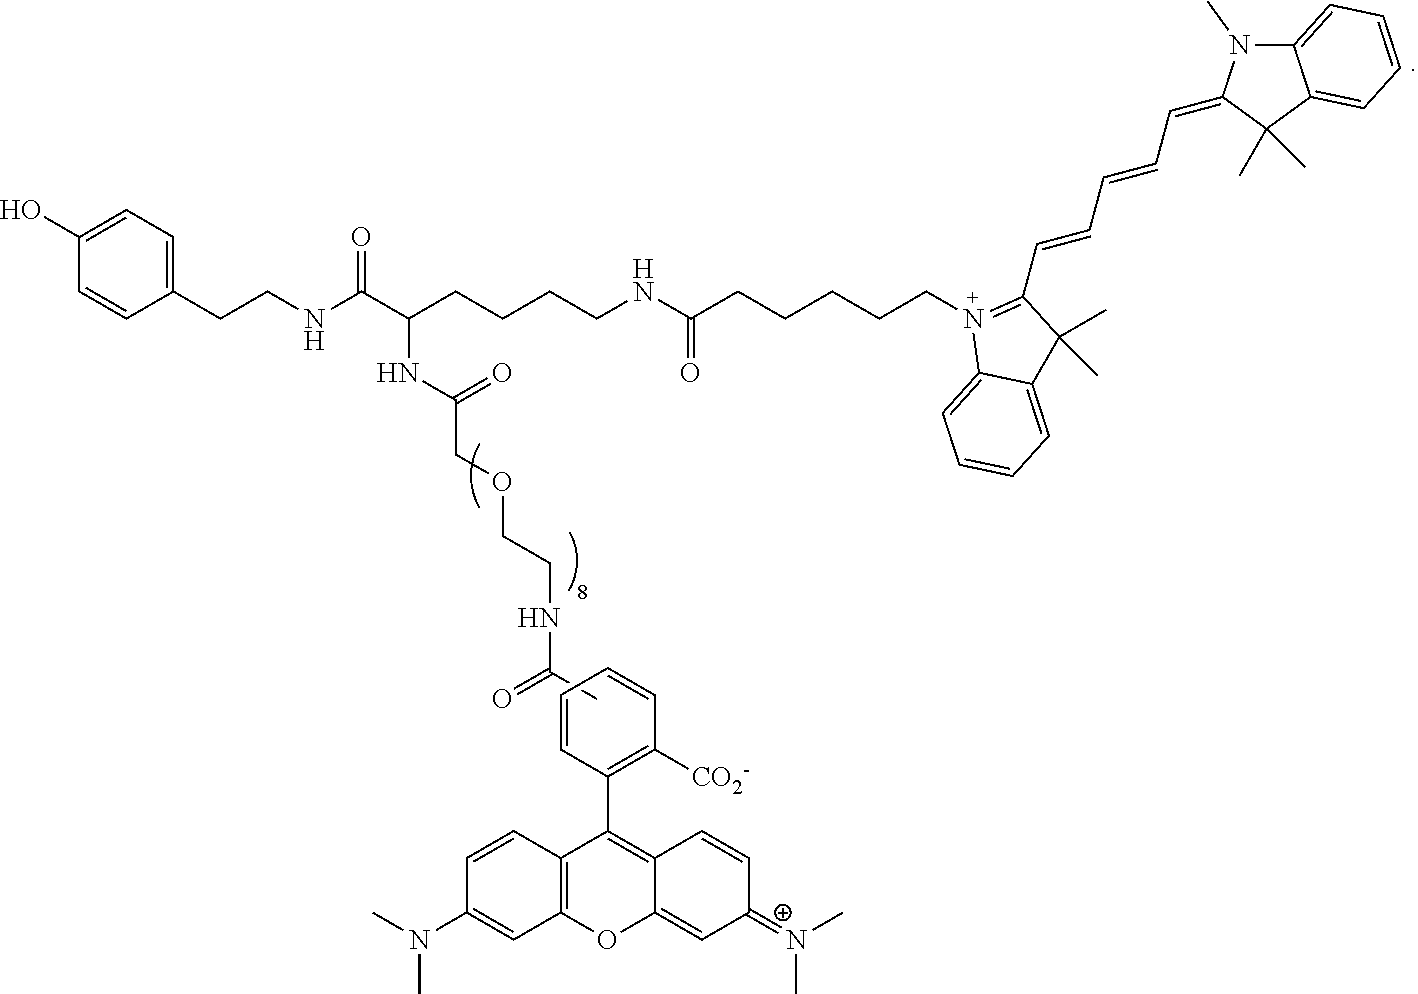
C1=CC(C2=C3C(=CC(=[N+](C)C)C=C3)OC3=C2C=CC(N(C)C)=C3)=C([CO2-])C=C1.O=C(C)NCCOCC(=O)NC(C(NCCC1=CC=C(O)C=C1)=O)CCCCNC(CCCCC[N+]1=C(C=CC=CC=C2N(C)C3=CC=CC=C3C2(C)C)C(C)(C)C2=CC=CC=C12)=O
